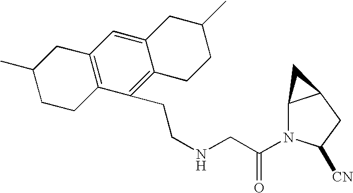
C(NCC(=O)N1C2C(CC1[CN])C2)CC1=C2C(=CC3=C1CCC(C)C3)CC(C)CC2
